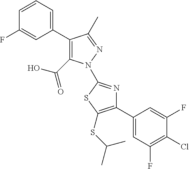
C1(C2=CC=CC(F)=C2)=C(C(O)=O)N(C2=NC(C3=CC(F)=C(Cl)C(F)=C3)=C(SC(C)C)S2)N=C1C
